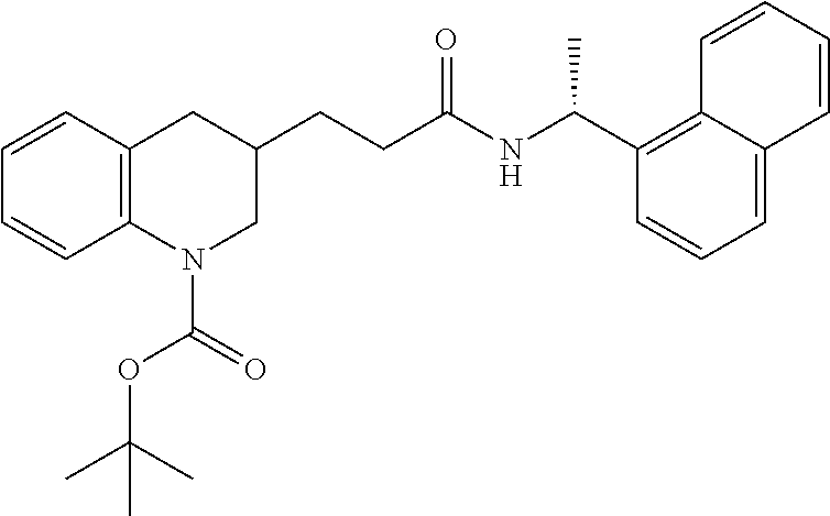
C1=CC2=C(C=C1)N(C(OC(C)(C)C)=O)CC(CCC(NC(C1=C3C(=CC=C1)C=CC=C3)C)=O)C2
